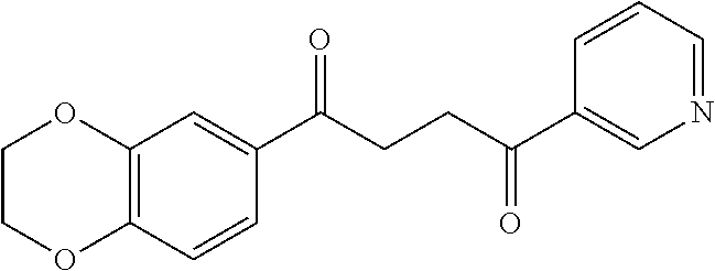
C12=C(C=CC(C(CCC(C3=CN=CC=C3)=O)=O)=C1)OCCO2
